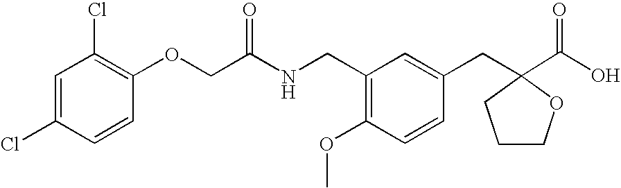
C1=C(Cl)C=CC(OCC(NCC2=C(OC)C=CC(CC3(C(O)=O)OCCC3)=C2)=O)=C1Cl
